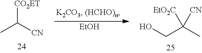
CC([CN])[CO2ET].[EtOH].OCC(C)([EtO2C])[CN]
